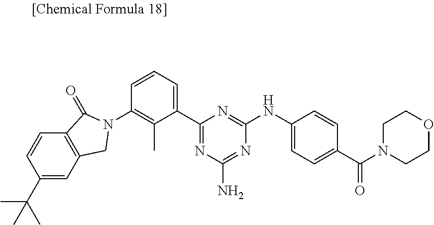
C1=CC(N2CC3=C(C=CC(C(C)(C)C)=C3)C2=O)=C(C)C(C2=NC(N)=NC(NC3=CC=C(C(N4CCOCC4)=O)C=C3)=N2)=C1
